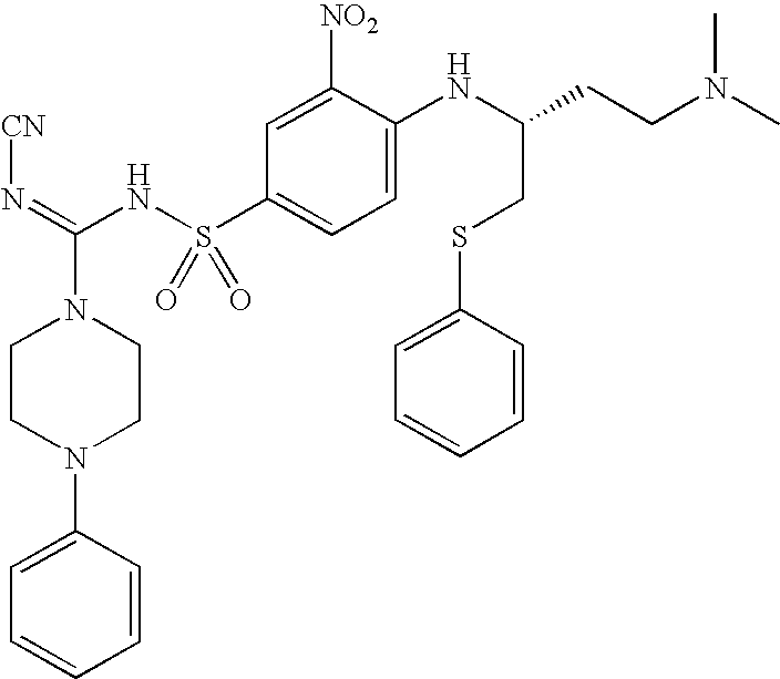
C1=C(NC(CCN(C)C)CSC2=CC=CC=C2)C([NO2])=CC(S(NC(=N[CN])N2CCN(C3=CC=CC=C3)CC2)(=O)=O)=C1
